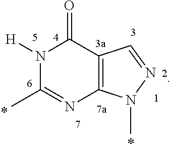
N1([H])C(C)=NC2=C(C1=O)C=NN2C.*.*
